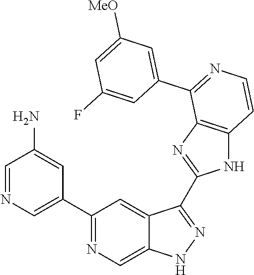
C1(C2=CN=CC(N)=C2)=NC=C2C(=C1)C(C1=NC3=C(N1)C=CN=C3C1=CC([MeO])=CC(F)=C1)=NN2
